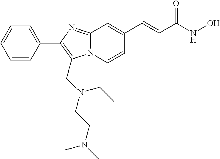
N12C(=NC(C3=CC=CC=C3)=C1CN(CCN(C)C)CC)C=C(C=CC(NO)=O)C=C2
